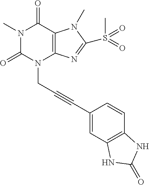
N1(C)C(=O)N(CC#CC2=CC3=C(C=C2)NC(=O)N3)C2=C(C1=O)N(C)C(S(C)(=O)=O)=N2
